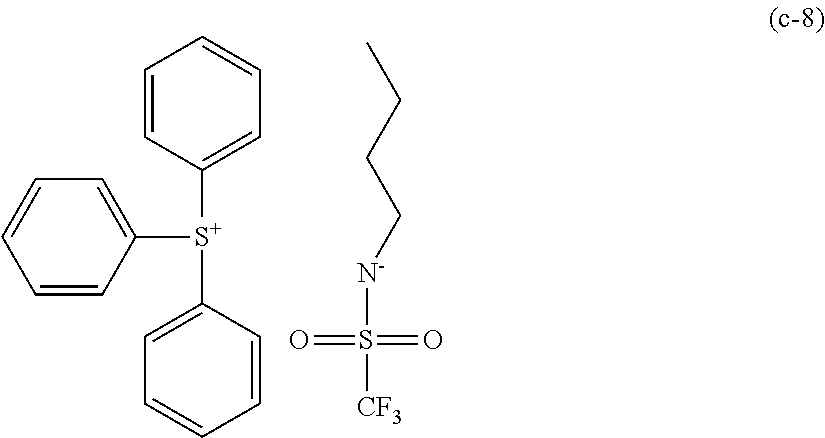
C1=CC([S+](C2=CC=CC=C2)C2=CC=CC=C2)=CC=C1.O=S([N-]CCCC)([CF3])=O
